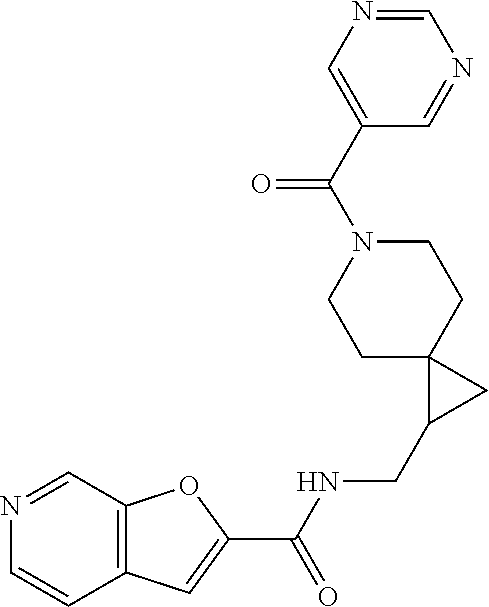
C12=C(C=NC=C1)OC(C(NCC1CC13CCN(C(=O)C1=CN=CN=C1)CC3)=O)=C2
